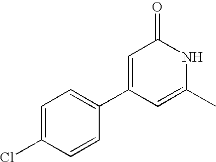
C1=C(Cl)C=CC(C2=CC(=O)NC(C)=C2)=C1
